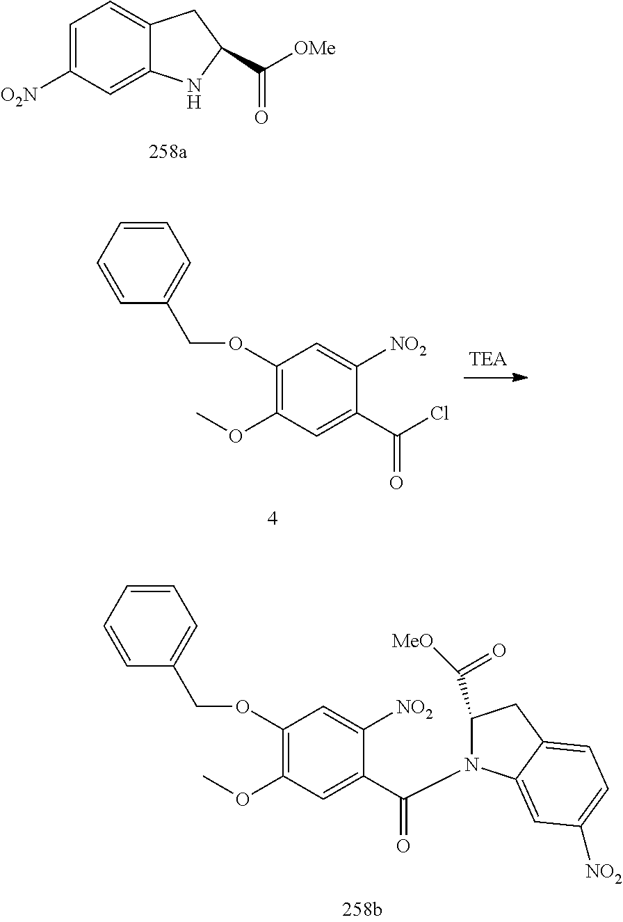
C1=C([O2N])C=C2C(=C1)CC(C([OMe])=O)N2.C1=CC=CC(COC2=C(OC)C=C(C(Cl)=O)C([NO2])=C2)=C1.C1=CC=CC(COC2=C(OC)C=C(C(=O)N3C(C([MeO])=O)CC4=CC=C([NO2])C=C34)C([NO2])=C2)=C1
